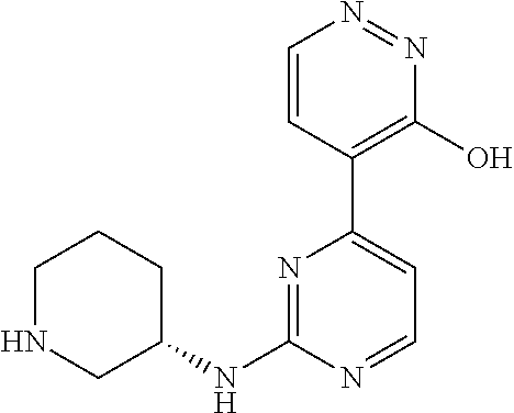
C1=CC(C2=CC=NC(NC3CCCNC3)=N2)=C(O)N=N1
